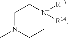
C1N(C)CC[N+]([R14])([R13])C1
